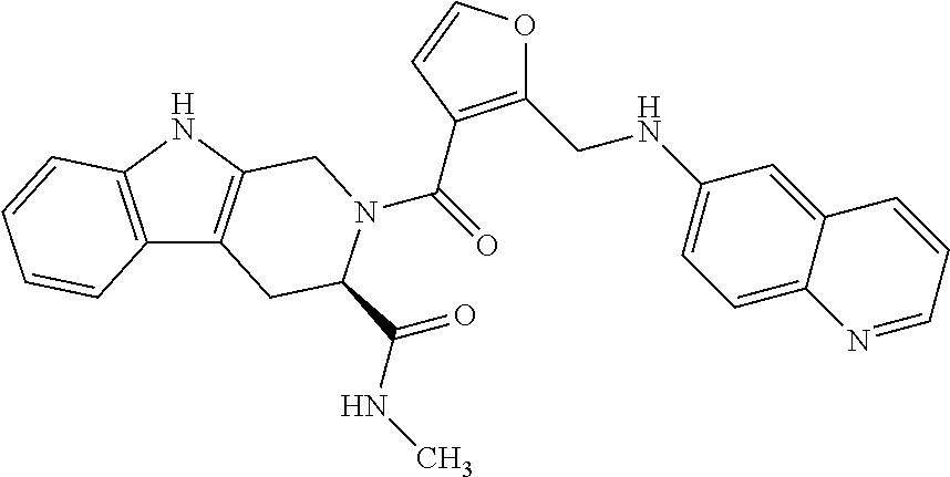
C(=O)(N1C(C(=O)NC)CC2=C(NC3=C2C=CC=C3)C1)C1=C(CNC2=CC=C3C(=C2)C=CC=N3)OC=C1
